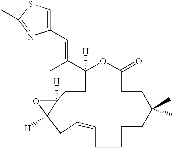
C1([H])(C(C)=CC2=CSC(C)=N2)CCC2([H])OC2([H])CC=CCCCCCC(C)(C)CCC(=O)O1
